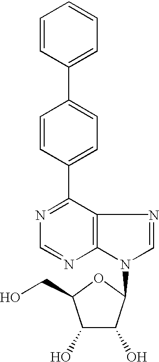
C1=CC(C2=CC=CC=C2)=CC=C1C1=NC=NC2=C1N=CN2C1C(O)C(O)C(CO)O1
